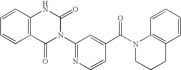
C12=C(C=CC=C1)NC(=O)N(C1=NC=CC(C(N3C4=C(C=CC=C4)CCC3)=O)=C1)C2=O
